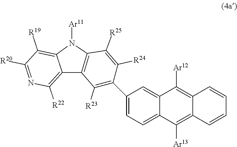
C1(C2=C([R23])C3=C(N([Ar11])C4=C([R19])C([R20])=NC([R22])=C34)C([R25])=C2[R24])=CC=C2C(=C1)C([Ar12])=C1C(=C2[Ar13])C=CC=C1
